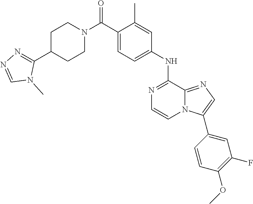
C1(C)=CC(NC2=NC=CN3C2=NC=C3C2=CC(F)=C(OC)C=C2)=CC=C1C(N1CCC(C2=NN=CN2C)CC1)=O
